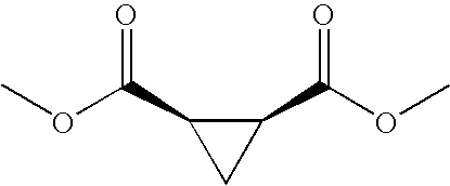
C1(C(OC)=O)C(C(OC)=O)C1
